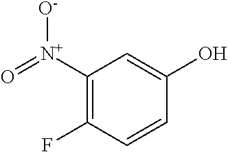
C1(F)=C([N+]([O-])=O)C=C(O)C=C1
